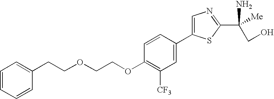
C1(CCOCCOC2=C([CF3])C=C(C3=CN=C(C(N)(CO)[Me])S3)C=C2)=CC=CC=C1
